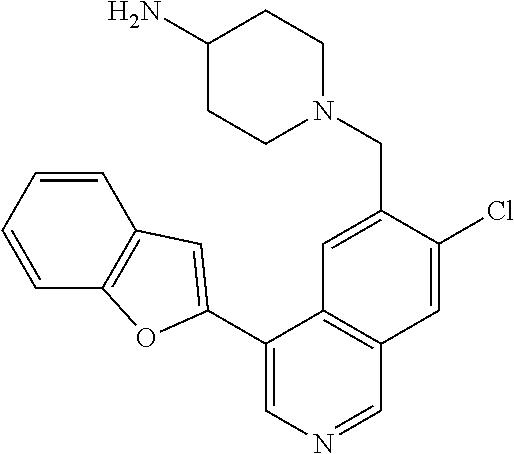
N1(CC2=CC3=C(C=C2Cl)C=NC=C3C2=CC3=C(C=CC=C3)O2)CCC(N)CC1
